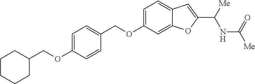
C1=C(OCC2=CC=C(OCC3CCCCC3)C=C2)C=C2C(=C1)C=C(C([Me])NC([Me])=O)O2
